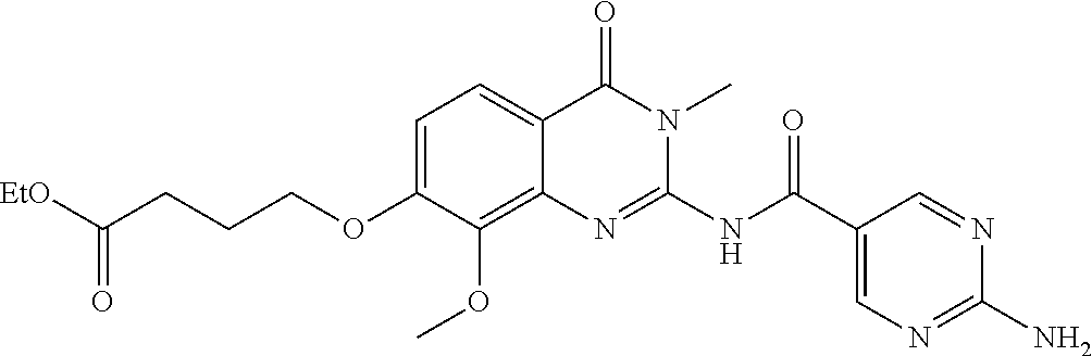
C1=C(OCCCC(=O)[EtO])C(OC)=C2C(=C1)C(=O)N(C)C(NC(C1=CN=C(N)N=C1)=O)=N2
